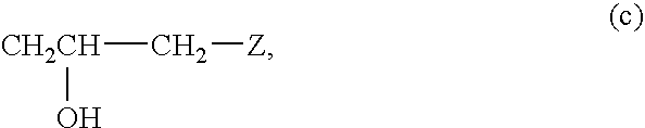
[CH2CH](C[Z])O
